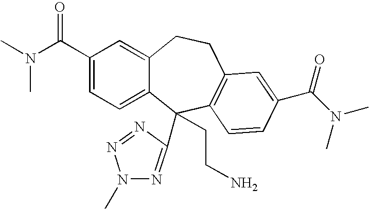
C1(C(N(C)C)=O)=CC=C2C(=C1)CCC1=C(C2(CCN)C2=NN(C)N=N2)C=CC(C(N(C)C)=O)=C1
